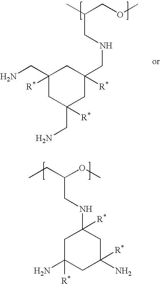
C1(CN)([R*])CC(CN)([R*])CC(CNCC(C)COC)([R*])C1.C1C([R*])(N)CC([R*])(N)CC1(NCC(CC)OC)[R*]
